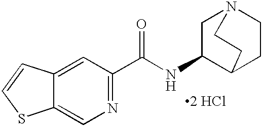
[2 HCl].N1=C(C(NC2C3CCN(C2)CC3)=O)C=C2C(=C1)SC=C2
